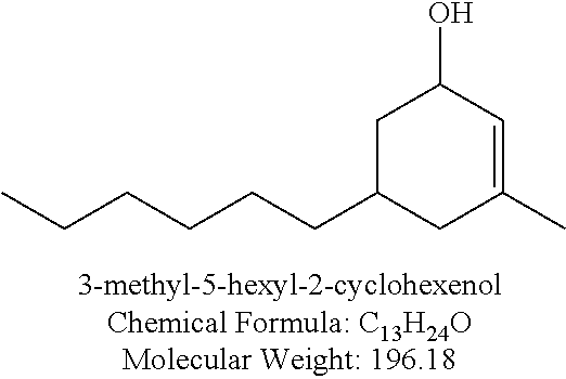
C1=C(C)CC(CCCCCC)CC1O
